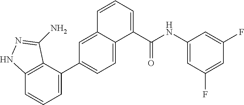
C12=C(C(C3=CC=C4C(=C3)C=CC=C4C(NC3=CC(F)=CC(F)=C3)=O)=CC=C1)C(N)=NN2
